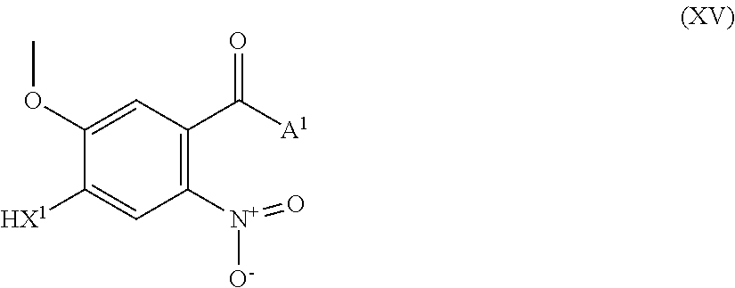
C1(OC)=CC(C([A1])=O)=C([N+]([O-])=O)C=C1[HX1]
